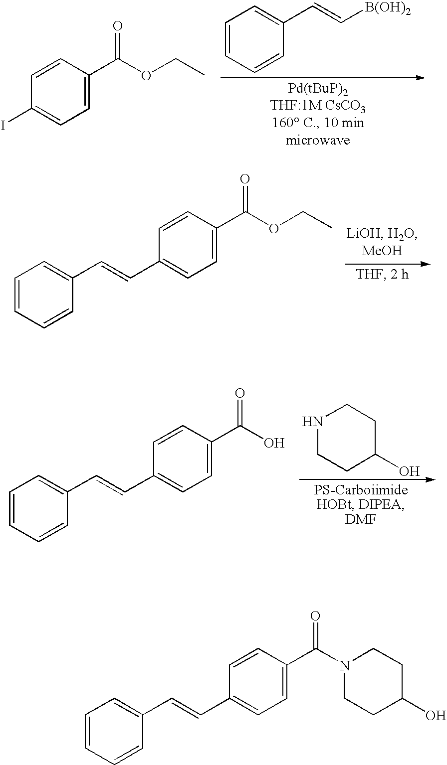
C1=C(C=CC2=CC=C(C(OCC)=O)C=C2)C=CC=C1.C1=C(C=CC2=CC=C(C(N3CCC(O)CC3)=O)C=C2)C=CC=C1.C1=CC(I)=CC=C1C(OCC)=O.C1=C(C=C[B(OH)2])C=CC=C1.C1=C(C=CC2=CC=C(C(O)=O)C=C2)C=CC=C1.N1CCC(O)CC1
